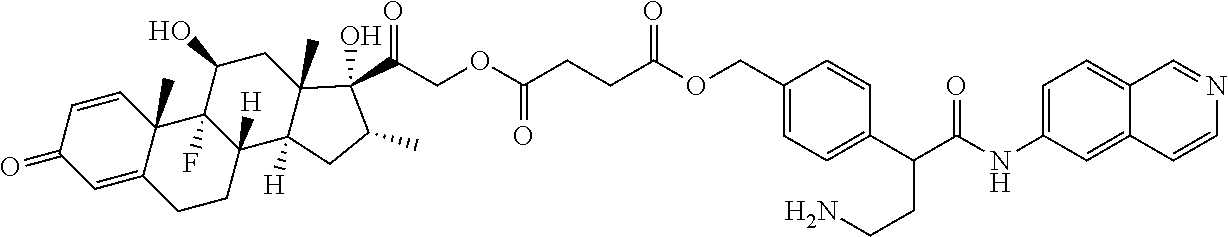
C(CC(OCC1=CC=C(C(C(NC2=CC=C3C(=C2)C=CN=C3)=O)CCN)C=C1)=O)C(=O)OCC(C1(O)C2(C)C([H])(C3([H])CCC4=CC(=O)C=CC4(C)C3(F)C(O)C2)CC1C)=O
